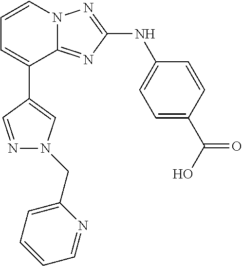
C1=C(C(O)=O)C=CC(NC2=NN3C(=N2)C(C2=CN(CC4=CC=CC=N4)N=C2)=CC=C3)=C1
